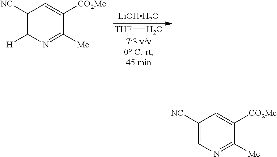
[THF]O.[LiOHH2O].C1([NC])=C([H])N=C([Me])C([CO2Me])=C1.C1([NC])=CN=C([Me])C([CO2Me])=C1
